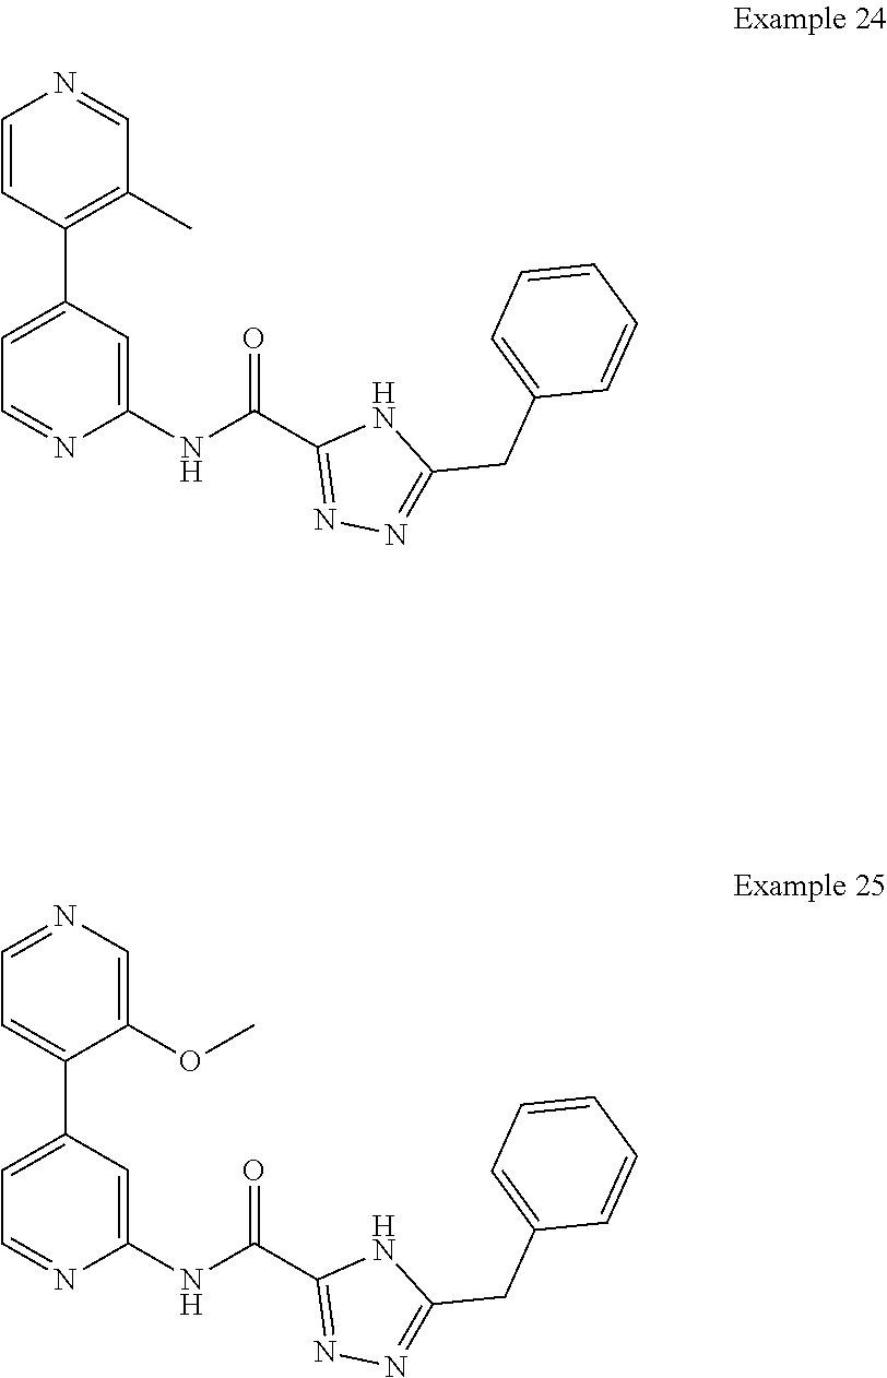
C1=C(C2=C(C)C=NC=C2)C=C(NC(C2=NN=C(CC3=CC=CC=C3)N2)=O)N=C1.C1=C(C2=CC=NC=C2OC)C=C(NC(C2=NN=C(CC3=CC=CC=C3)N2)=O)N=C1
